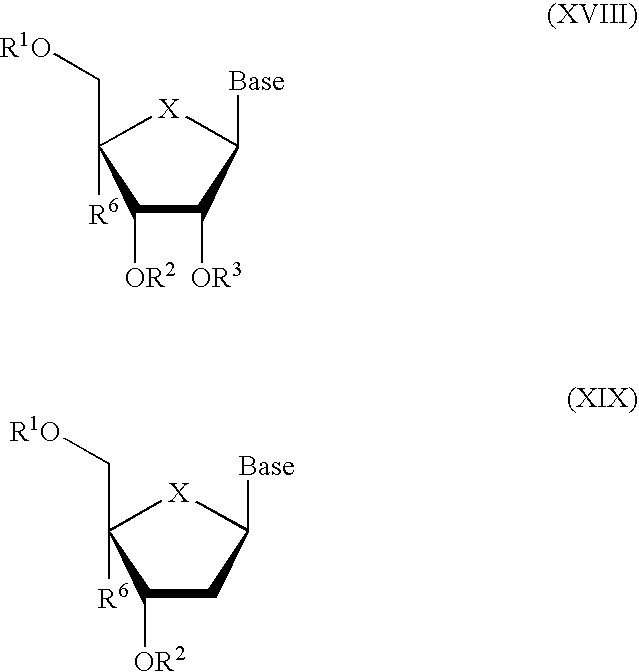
C1([OR2])C([OR3])C([Base])[X]C1([R6])C[R1O].C1([OR2])CC([Base])[X]C1([R6])C[R1O]
